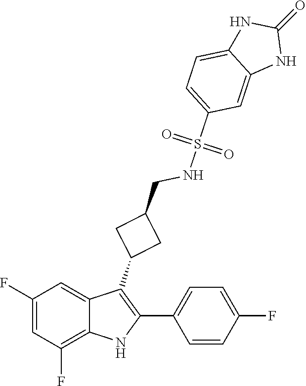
O=S(NCC1CC(C2=C(C3=CC=C(F)C=C3)NC3=C(F)C=C(F)C=C23)C1)(C1=CC=C2C(=C1)NC(=O)N2)=O
